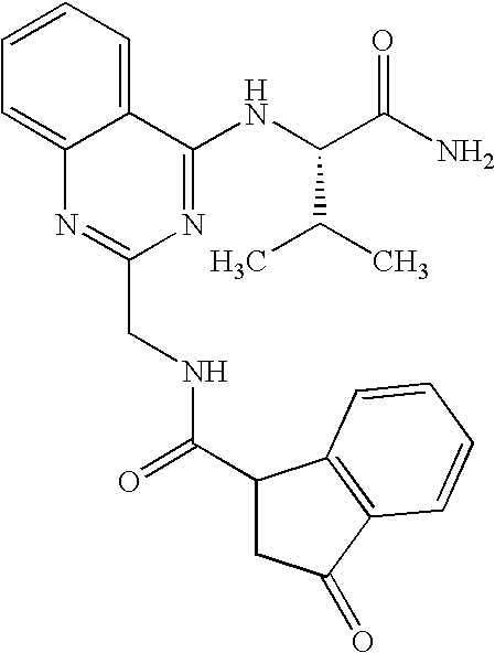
C1=CC=C2C(=C1)N=C(CNC(C1CC(=O)C3=C1C=CC=C3)=O)N=C2NC(C(N)=O)C(C)C
